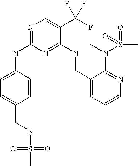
C1(CNC2=NC(NC3=CC=C(CNS(=O)(=O)C)C=C3)=NC=C2C(F)(F)F)=CC=CN=C1N(S(C)(=O)=O)C
